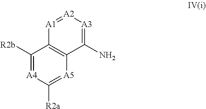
[A5]1=C([R2a])[A4]=C([R2b])C2=C1C(N)=[A3][A2]=[A1]2
